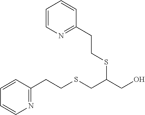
N1=C(CCSCC(CO)SCCC2=NC=CC=C2)C=CC=C1
